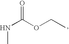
N(C)C(=O)OCC
